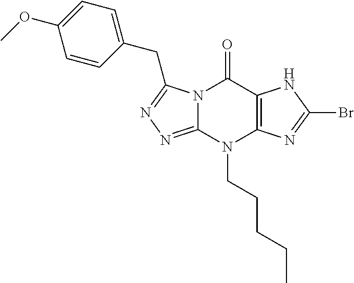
N12C(=NN=C1CC1=CC=C(OC)C=C1)N(CCCCC)C1=C(C2=O)NC(Br)=N1
